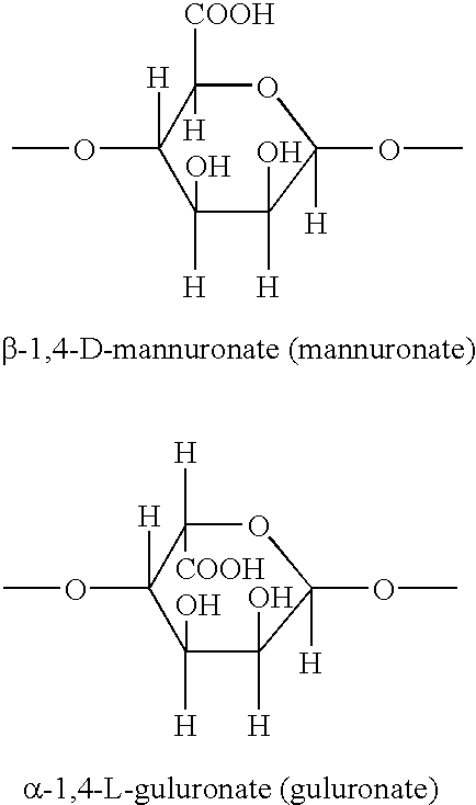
C1(O)([H])C(O)([H])C(OC)([H])OC([H])([COOH])C1(OC)[H].C1(O)([H])C(O)([H])C(OC)([H])OC([COOH])([H])C1(OC)[H]
